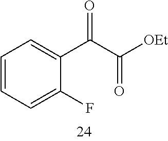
C1=CC=C(F)C(C(C([OEt])=O)=O)=C1
